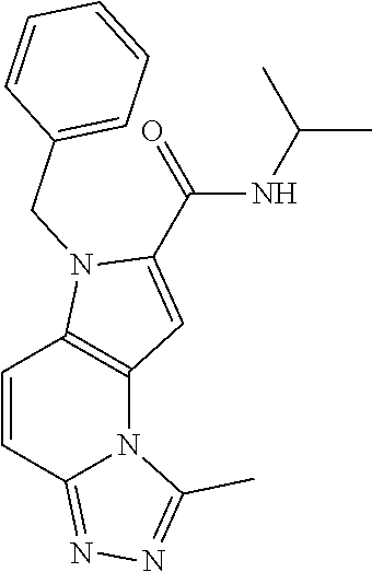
C(NC(C)C)(C1=CC2=C(N1CC1=CC=CC=C1)C=CC1=NN=C(C)N21)=O
